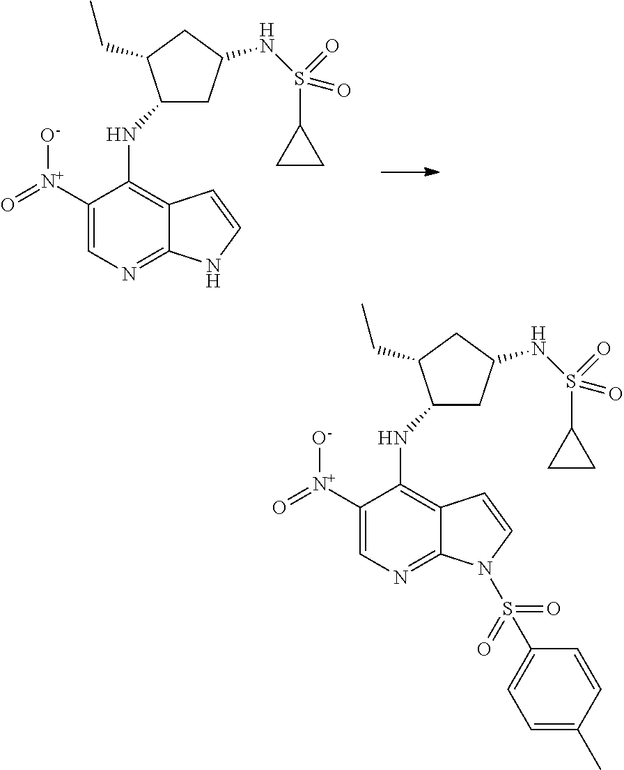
C1([N+]([O-])=O)=CN=C2C(=C1NC1CC(NS(C3CC3)(=O)=O)CC1CC)C=CN2.C1([N+]([O-])=O)=CN=C2C(=C1NC1CC(NS(C3CC3)(=O)=O)CC1CC)C=CN2S(=O)(=O)C1=CC=C(C)C=C1
